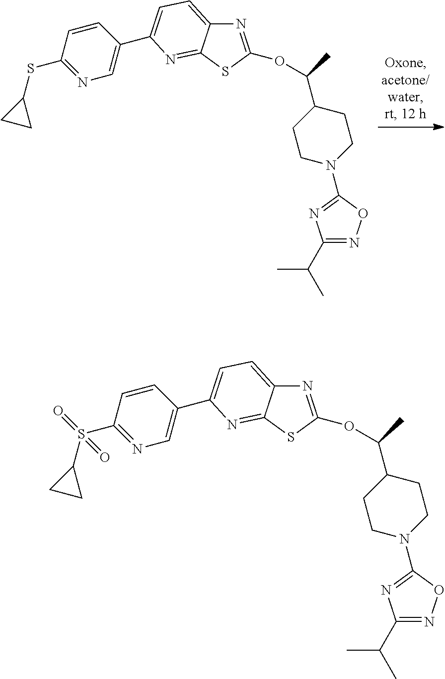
O(C(C)C1CCN(C2=NC(C(C)C)=NO2)CC1)C1=NC2=CC=C(C3=CN=C(SC4CC4)C=C3)N=C2S1.O(C(C)C1CCN(C2=NC(C(C)C)=NO2)CC1)C1=NC2=CC=C(C3=CN=C(S(C4CC4)(=O)=O)C=C3)N=C2S1
